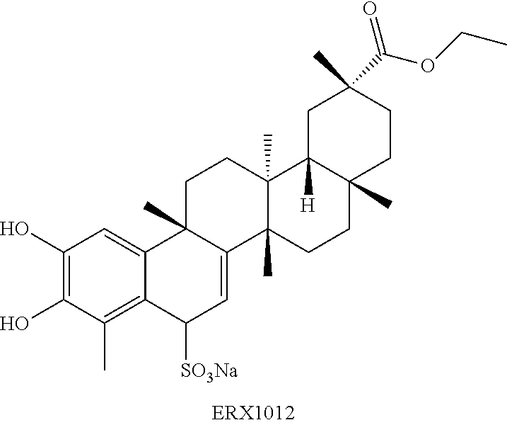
C1(O)=C(O)C(C)=C2C(=C1)C1(C)C(=CC2[SO3Na])C2(C)C(C)(CC1)C1([H])C(C)(CC2)CCC(C)(C(OCC)=O)C1
